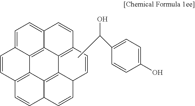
C1=C2C3=C4C(=C1)C=CC1=C4C4=C5C3=C(C=C2)C=CC5C=CC4C=C1.C1(C(C)O)=CC=C(O)C=C1
